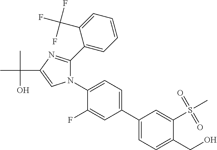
C1(C2=CC=C(CO)C(S(C)(=O)=O)=C2)=CC=C(N2C(C3=CC=CC=C3C(F)(F)F)=NC(C(C)(O)C)=C2)C(F)=C1
